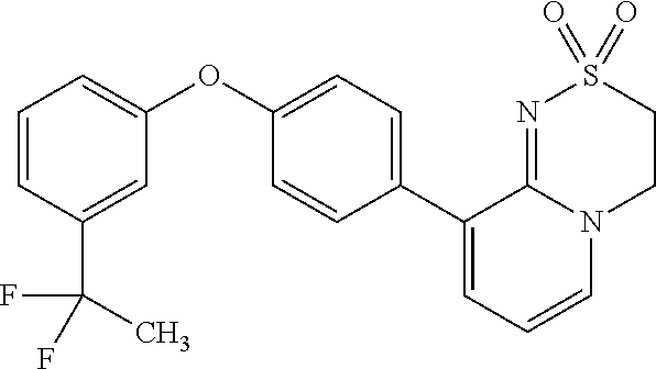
C1(C2=CC=C(OC3=CC=CC(C(C)(F)F)=C3)C=C2)=CC=CN2C1=NS(=O)(=O)CC2
